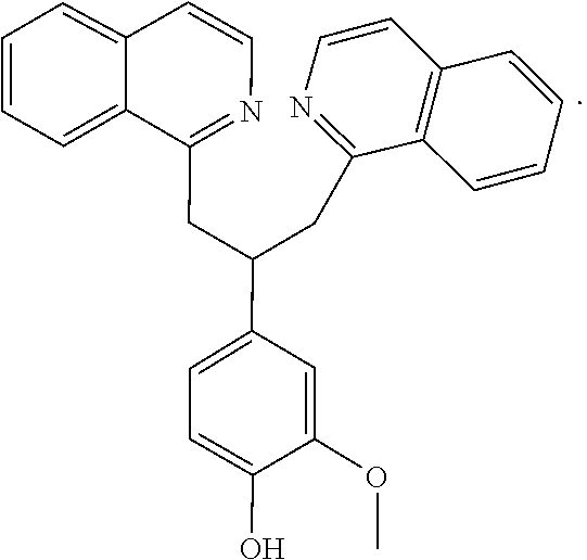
C1=C(OC)C(O)=CC=C1C(CC1=NC=CC2=C1C=CC=C2)CC1=NC=CC2=CC=CC=C12
